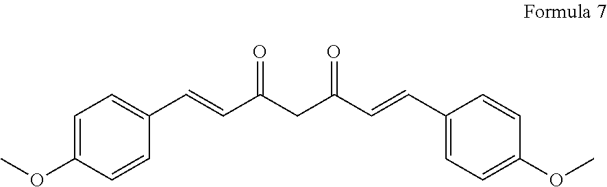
C1=C(OC)C=CC(C=CC(CC(C=CC2=CC=C(OC)C=C2)=O)=O)=C1
